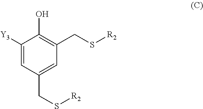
C1([Y3])=CC(CS[R2])=CC(CS[R2])=C1O
